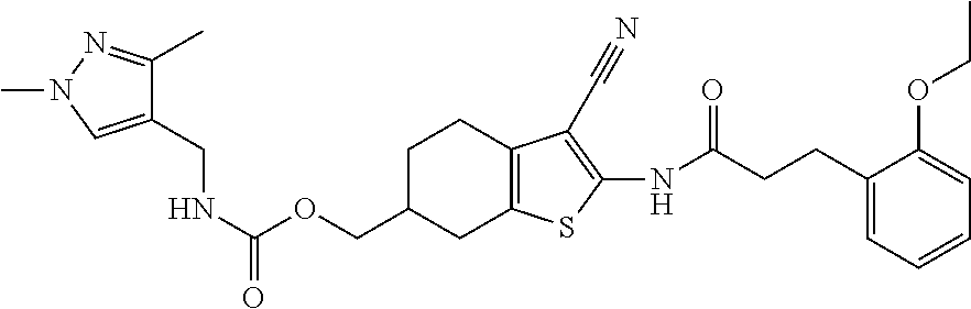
N(C(OCC1CC2=C(CC1)C(C#N)=C(NC(CCC1=CC=CC=C1OCC)=O)S2)=O)CC1=CN(C)N=C1C
